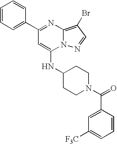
C1(C2=NC3=C(Br)C=NN3C(NC3CCN(C(=O)C4=CC([F3C])=CC=C4)CC3)=C2)=CC=CC=C1
